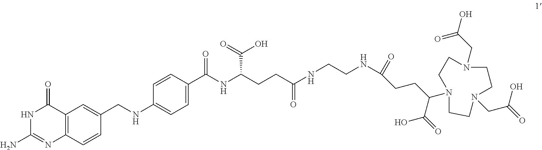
C12=C(C=CC(CNC3=CC=C(C(NC(CCC(=O)NCCNC(CCC(C(O)=O)N4CCN(CC(=O)O)CCN(CC(O)=O)CC4)=O)C(=O)O)=O)C=C3)=C1)N=C(N)NC2=O
